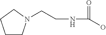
C1CN(CCNC(=O)O)CC1
